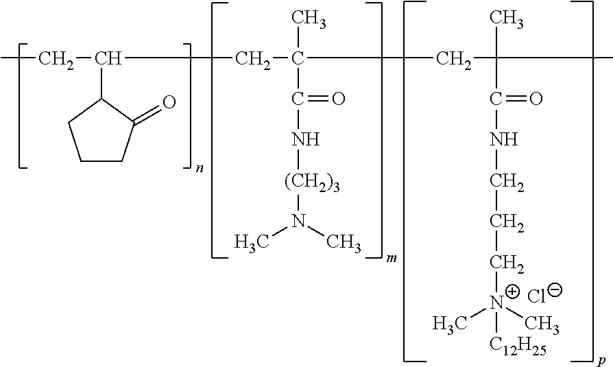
CCC(CC(C)(C(N[(CH2)3]N(C)C)=O)CC(C)(C(=O)NCCCN(C)(C)[C12H25])C)C1CCCC1=O.Cl
